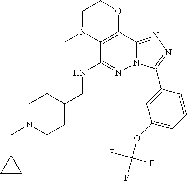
N(C1=NN2C(=NN=C2C2=CC(OC(F)(F)F)=CC=C2)C2=C1N(C)CCO2)CC1CCN(CC2CC2)CC1
